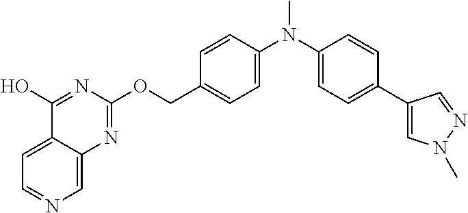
C1=C2C(=CN=C1)N=C(OCC1=CC=C(N(C3=CC=C(C4=CN(C)N=C4)C=C3)C)C=C1)N=C2O
